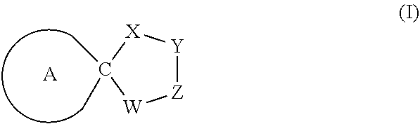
[Z]1[Y][X]C(C)(C)[W]1.[A]
